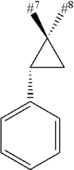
C1(C2CC2([#8])[#7])=CC=CC=C1
